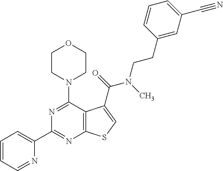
C1(C2=CC=CC=N2)=NC2=C(C(N3CCOCC3)=N1)C(C(=O)N(CCC1=CC(C#N)=CC=C1)C)=CS2
